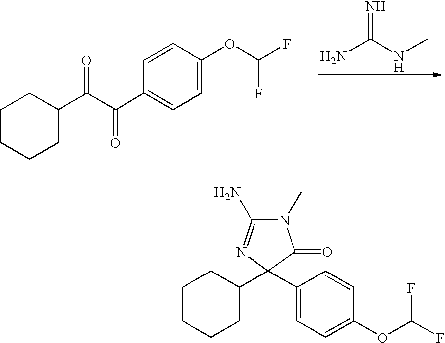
C1CCC(C(C(=O)C2=CC=C(OC(F)F)C=C2)=O)CC1.NC(NC)=N.C1CCC(C2(C3=CC=C(OC(F)F)C=C3)N=C(N)N(C)C2=O)CC1
